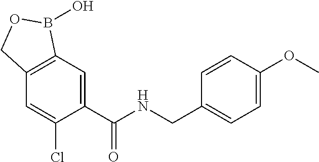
C1=C(C(NCC2=CC=C(OC)C=C2)=O)C(Cl)=CC2=C1B(O)OC2
